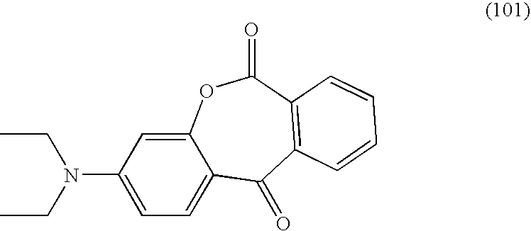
C12=CC(N(CC)CC)=CC=C1C(=O)C1=C(C(=O)O2)C=CC=C1
